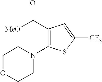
C(C1=C(N2CCOCC2)SC([CF3])=C1)(=O)[MeO]
